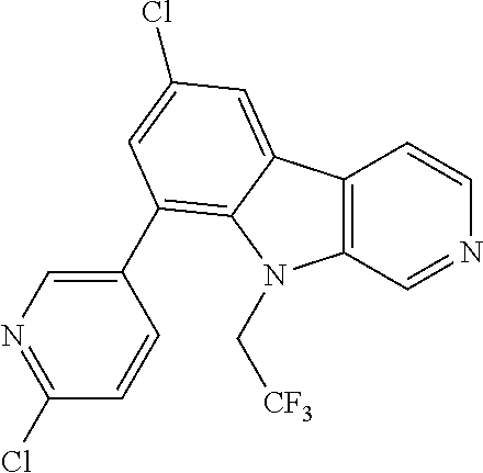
C12=C(C=NC=C1)N(C[CF3])C1=C(C3=CN=C(Cl)C=C3)C=C(Cl)C=C21
